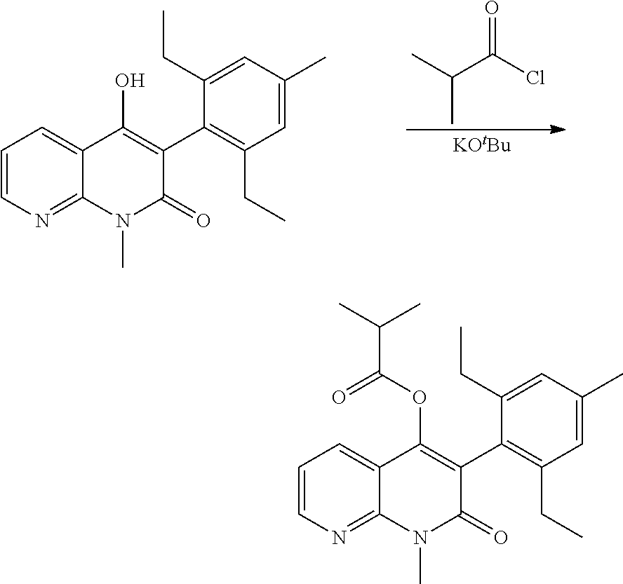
C1=CN=C2C(=C1)C(O)=C(C1=C(CC)C=C(C)C=C1CC)C(=O)N2C.[KOtBu].CC(C)C(Cl)=O.C1=CN=C2C(=C1)C(OC(C(C)C)=O)=C(C1=C(CC)C=C(C)C=C1CC)C(=O)N2C
